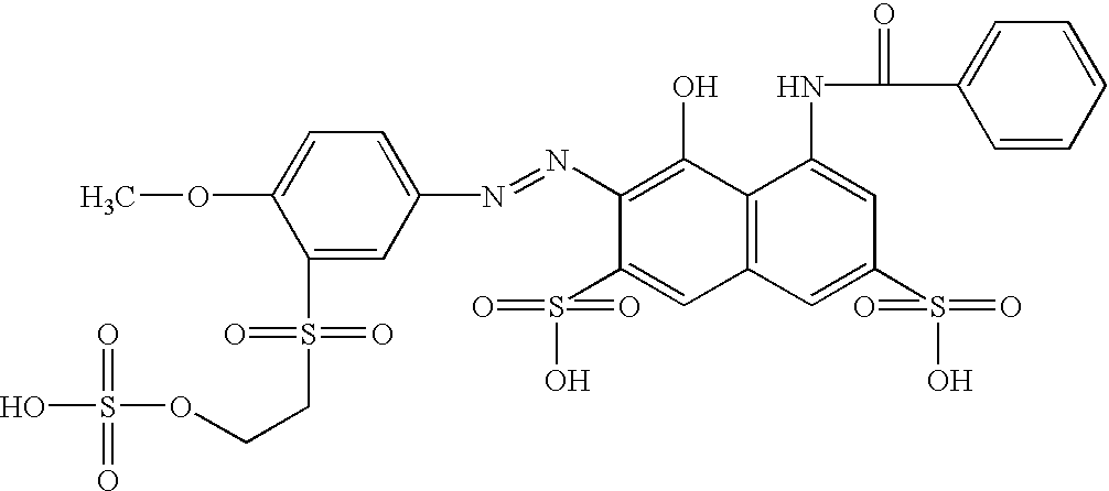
C1(N=NC2=CC=C(OC)C(S(CCOS(O)(=O)=O)(=O)=O)=C2)=C(O)C2=C(C=C1S(O)(=O)=O)C=C(S(O)(=O)=O)C=C2NC(C1=CC=CC=C1)=O
